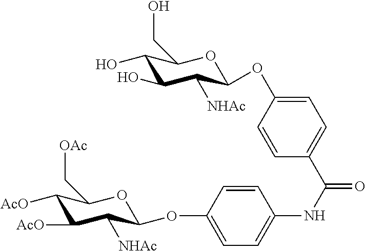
C1(O)C(O)C([NHAc])C(OC2=CC=C(C(NC3=CC=C(OC4C([NHAc])C([AcO])C([AcO])C(C[OAc])O4)C=C3)=O)C=C2)OC1CO
